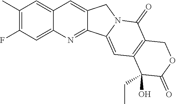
C1(C)=C(F)C=C2C(=C1)C=C1C(=N2)C2=CC3=C(C(=O)N2C1)COC(=O)C3(O)CC
